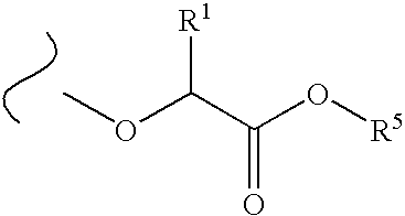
COC(C(O[R5])=O)[R1]
